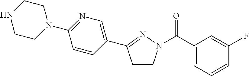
C1(C(=O)N2CCC(C3=CN=C(N4CCNCC4)C=C3)=N2)=CC=CC(F)=C1
